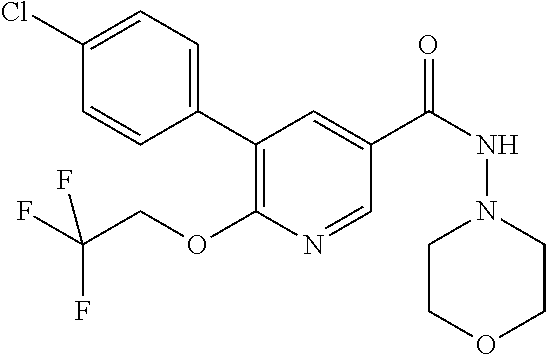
C1(Cl)=CC=C(C2=C(OCC(F)(F)F)N=CC(C(=O)NN3CCOCC3)=C2)C=C1
